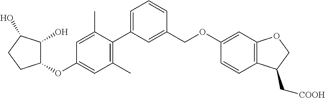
C1(C)=C(C2=CC=CC(COC3=CC4=C(C=C3)C(C[COOH])CO4)=C2)C(C)=CC(OC2C(O)C(O)CC2)=C1
